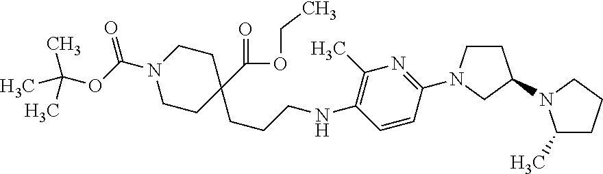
N1(C(OC(C)(C)C)=O)CCC(CCCNC2=C(C)N=C(N3CCC(N4C(C)CCC4)C3)C=C2)(C(OCC)=O)CC1
